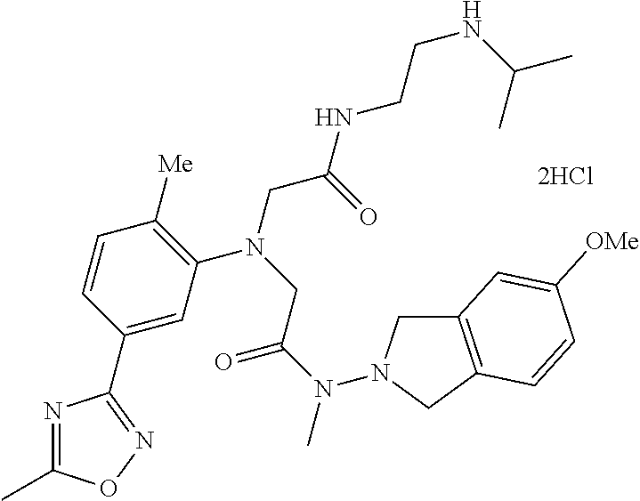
[2HCl].C1=C(C2=NOC(C)=N2)C=CC([Me])=C1N(CC(NCCNC(C)C)=O)CC(N(C)N1CC2=C(C1)C=CC([OMe])=C2)=O
